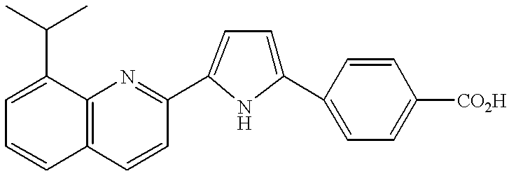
C12=C(C=CC(C3=CC=C(C4=CC=C([CO2H])C=C4)N3)=N1)C=CC=C2C(C)C
